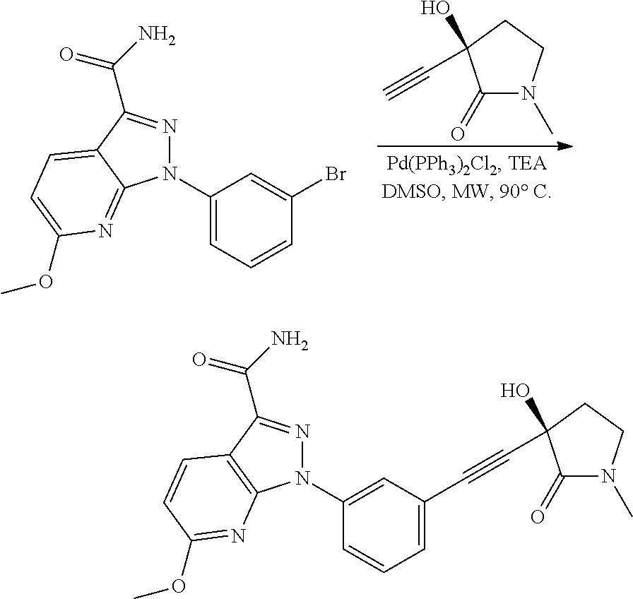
C1(N2N=C(C(N)=O)C3=CC=C(OC)N=C23)=CC=CC(Br)=C1.C1(=O)N(C)CCC1(C#C)O.C1(N2N=C(C(N)=O)C3=C2N=C(OC)C=C3)=CC(C#CC2(O)C(=O)N(C)CC2)=CC=C1
